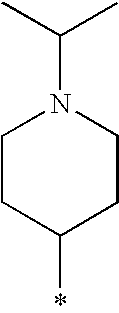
C1CC(*)CCN1C(C)C
